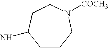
C1CCN([COCH3])CCC1N
